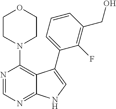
C12=NC=NC(N3CCOCC3)=C1C(C1=CC=CC(CO)=C1F)=CN2
